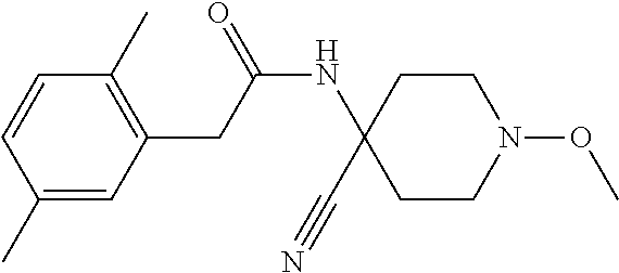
C1(C)=CC(CC(NC2(C#N)CCN(OC)CC2)=O)=C(C)C=C1
